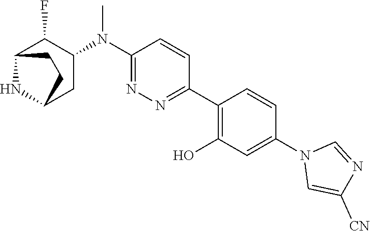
C1(N(C2C(F)C3NC(C2)CC3)C)=NN=C(C2=C(O)C=C(N3C=C([CN])N=C3)C=C2)C=C1
